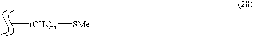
C[(CH2)m][SMe]
